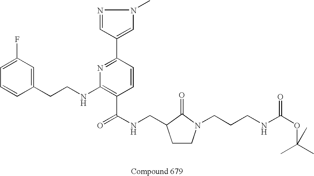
C1=CC(CCNC2=C(C(NCC3CCN(CCCNC(OC(C)(C)C)=O)C3=O)=O)C=CC(C3=CN(C)N=C3)=N2)=CC(F)=C1
